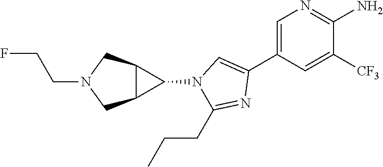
C1=C(C2=CN(C3C4C3CN(CCF)C4)C(CCC)=N2)C=C([CF3])C(N)=N1
